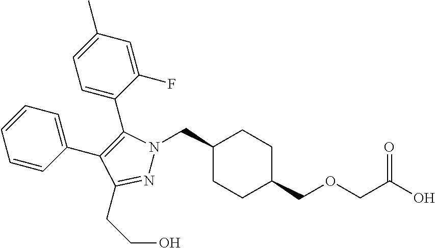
C1(CN2N=C(CCO)C(C3=CC=CC=C3)=C2C2=CC=C(C)C=C2F)CCC(COCC(O)=O)CC1
